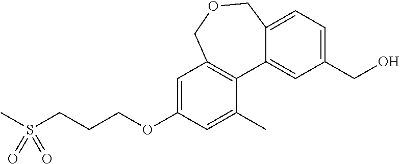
C1=C(OCCCS(C)(=O)=O)C=C(C)C2=C1COCC1=CC=C(CO)C=C21
